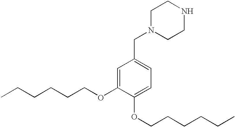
N1(CC2=CC=C(OCCCCCC)C(OCCCCCC)=C2)CCNCC1
